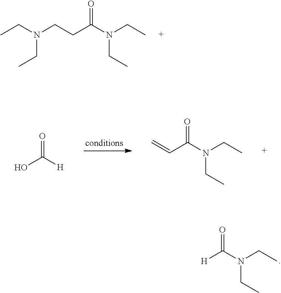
CCN(CC)CCC(N(CC)CC)=O.OC([H])=O.N(CC)(CC)C(C=C)=O.N(CC)(CC)C([H])=O
